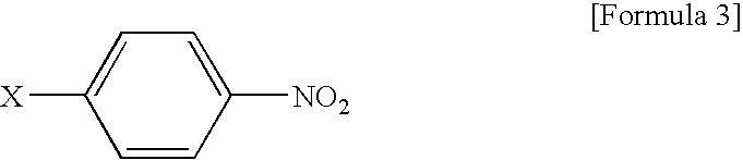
C1([NO2])=CC=C([X])C=C1
